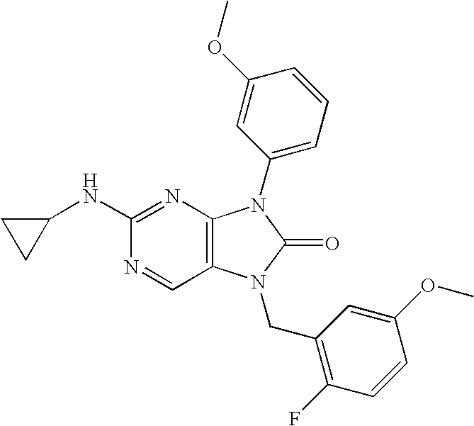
C1(NC2=NC3=C(C=N2)N(CC2=C(F)C=CC(OC)=C2)C(=O)N3C2=CC=CC(OC)=C2)CC1
